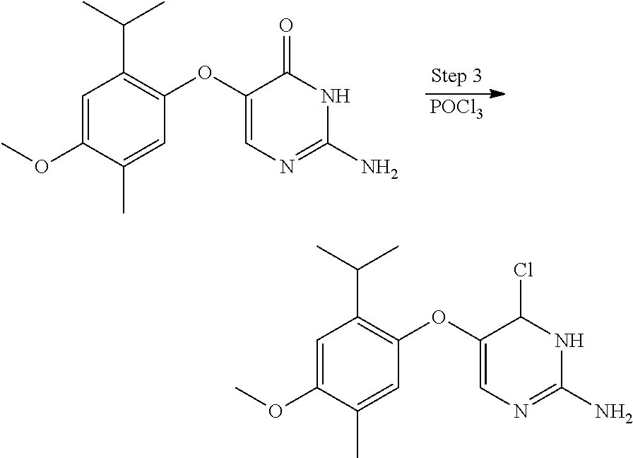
[POCl3].N1C(=O)C(OC2=C(C(C)C)C=C(OC)C(C)=C2)=CN=C1N.N1C(Cl)C(OC2=C(C(C)C)C=C(OC)C(C)=C2)=CN=C1N
